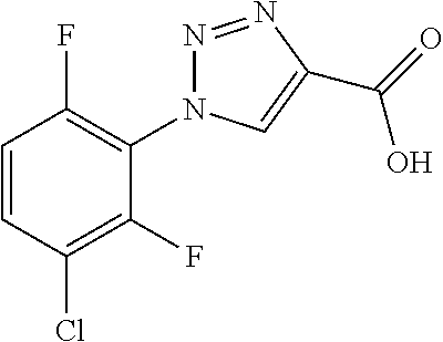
C1(F)=C(Cl)C=CC(F)=C1N1N=NC(C(=O)O)=C1
